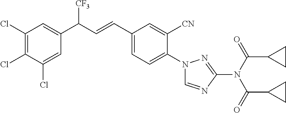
C1(C(C=CC2=CC=C(N3C=NC(N(C(C4CC4)=O)C(C4CC4)=O)=N3)C([CN])=C2)[CF3])=CC(Cl)=C(Cl)C(Cl)=C1
